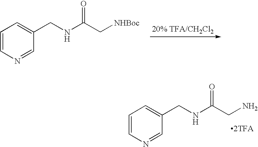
C1=CN=CC(CNC(C[NHBoc])=O)=C1.C1=CN=CC(CNC(CN)=O)=C1.[2TFA]
